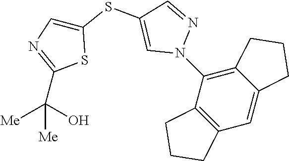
C1(SC2=CN(C3=C4C(=CC5=C3CCC5)CCC4)N=C2)=CN=C(C(O)([Me])[Me])S1
